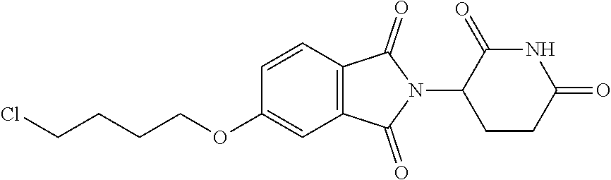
N1C(=O)CCC(N2C(=O)C3=C(C=CC(OCCCCCl)=C3)C2=O)C1=O
